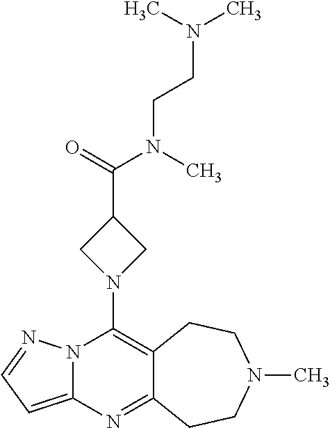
N12C(=CC=N1)N=C1C(=C2N2CC(C(=O)N(C)CCN(C)C)C2)CCN(C)CC1
